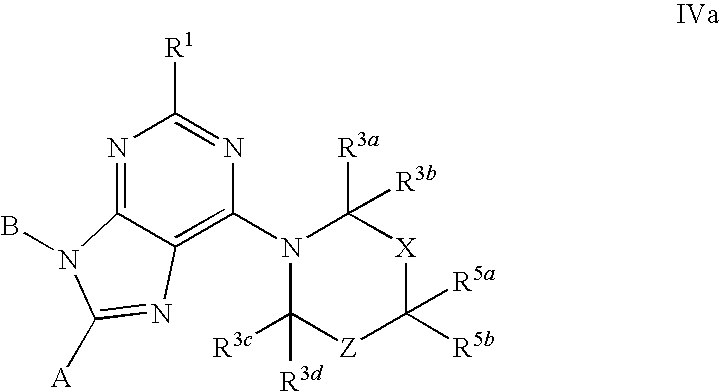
N1=C2C(=C(N3C([R3d])([R3c])[Z]C([R5b])([R5a])[X]C3([R3a])[R3b])N=C1[R1])N=C([A])N2B
